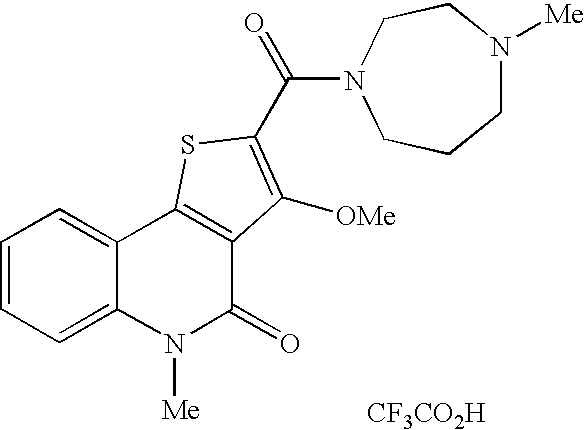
[CF3CO2H].C(=O)(C1=C([OMe])C2=C(C3=CC=CC=C3N([Me])C2=O)S1)N1CCN([Me])CCC1
